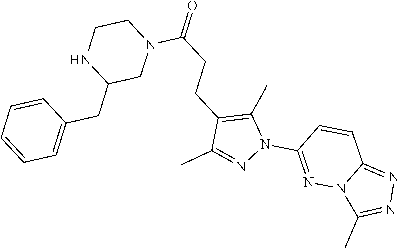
N1(C(=O)CCC2=C(C)N(C3=NN4C(=NN=C4C)C=C3)N=C2C)CCNC(CC2=CC=CC=C2)C1
